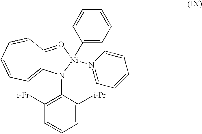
C12=O[Ni](N3=CC=CC=C3)(C3=CC=CC=C3)N(C3=C([i-Pr])C=CC=C3[i-Pr])C1=CC=CC=C2
